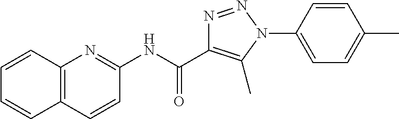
C1(NC(C2=C(C)N(C3=CC=C(C)C=C3)N=N2)=O)=NC2=C(C=C1)C=CC=C2
